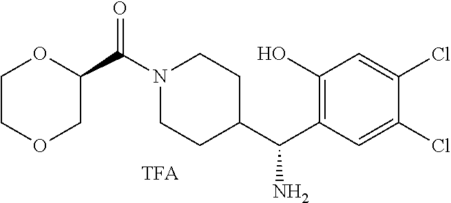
C1(C(C2CCN(C(C3OCCOC3)=O)CC2)N)=C(O)C=C(Cl)C(Cl)=C1
